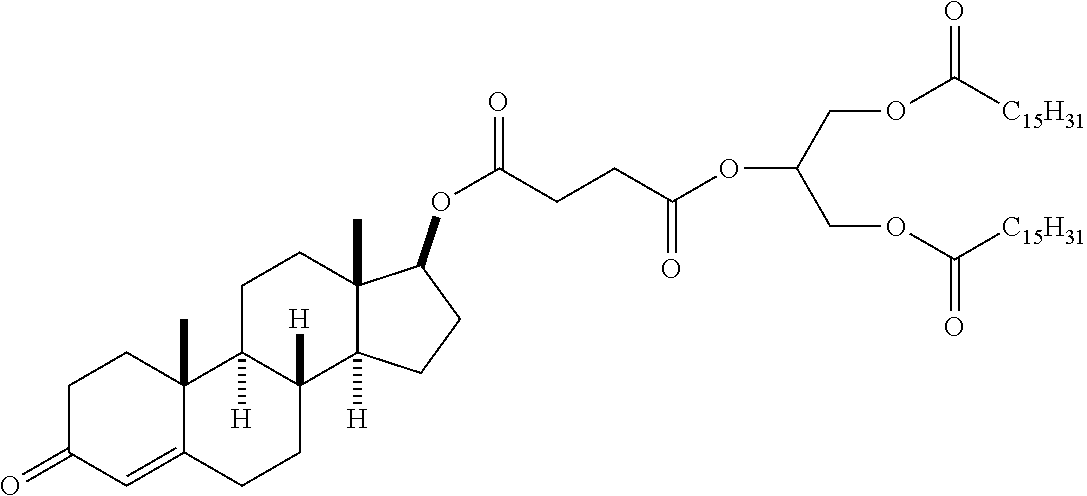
O(C(COC([C15H31])=O)COC([C15H31])=O)C(CCC(=O)OC1C2(C)C([H])(C3([H])CCC4=CC(=O)CCC4(C)C3([H])CC2)CC1)=O
